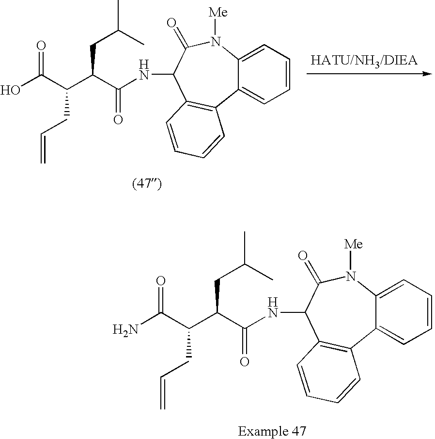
C12=CC=CC=C1N([Me])C(=O)C(NC(C(C(C(N)=O)CC=C)CC(C)C)=O)C1=C2C=CC=C1.C12=CC=CC=C1N([Me])C(=O)C(NC(C(C(C(O)=O)CC=C)CC(C)C)=O)C1=C2C=CC=C1
